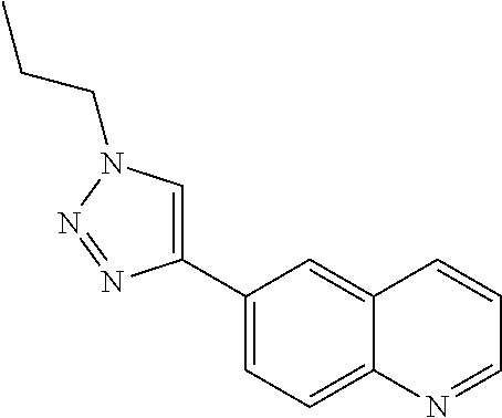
C1(C2=CN(CCC)N=N2)=CC=C2C(=C1)C=CC=N2
